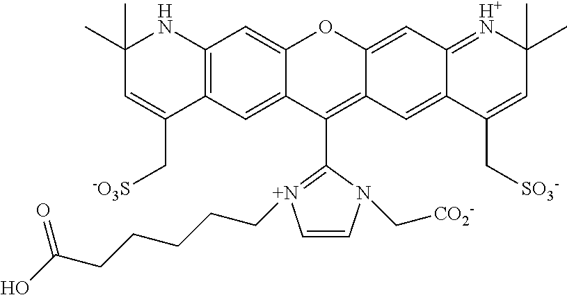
C12=C(C=C3C(=C1)OC1=CC4=[H+N]C(C)(C)C=C(C[SO3-])C4=CC1=C3C1=[N+](CCCCCC(O)=O)C=CN1C[CO2-])C(C[-O3S])=CC(C)(C)N2
